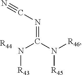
[R44].N(C(N([R46])[R45])=NC#N)[R43]
